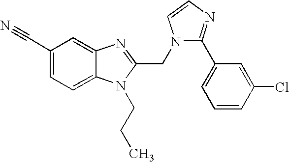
C1(C#N)=CC=C2C(=C1)N=C(CN1C(C3=CC=CC(Cl)=C3)=NC=C1)N2CCC
